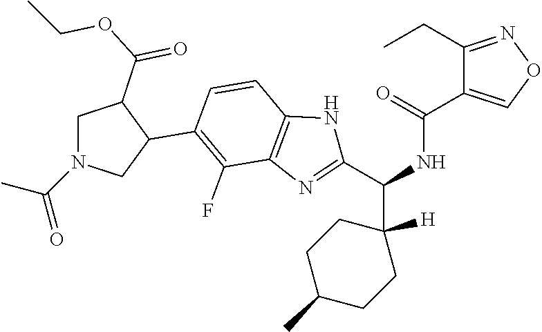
C1=CC2=C(C(F)=C1C1CN(C(=O)C)CC1C(OCC)=O)N=C(C(NC(C1=CON=C1CC)=O)C1([H])CCC(C)CC1)N2
